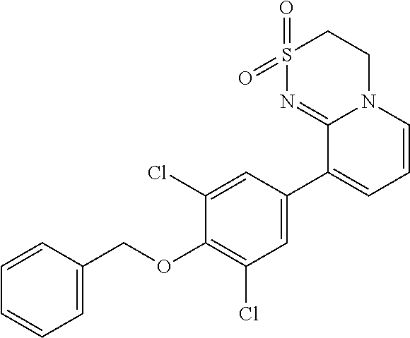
C1=C(C2=CC=CN3C2=NS(=O)(=O)CC3)C=C(Cl)C(OCC2=CC=CC=C2)=C1Cl
